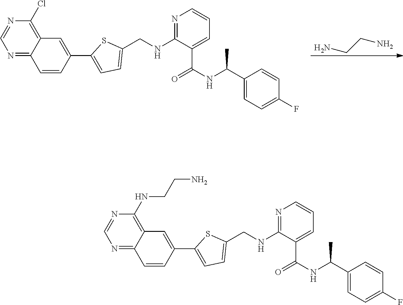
NCCN.N1=CN=C2C(=C1Cl)C=C(C1=CC=C(CNC3=NC=CC=C3C(NC(C3=CC=C(F)C=C3)C)=O)S1)C=C2.N1=CN=C2C(=C1NCCN)C=C(C1=CC=C(CNC3=NC=CC=C3C(NC(C3=CC=C(F)C=C3)C)=O)S1)C=C2
